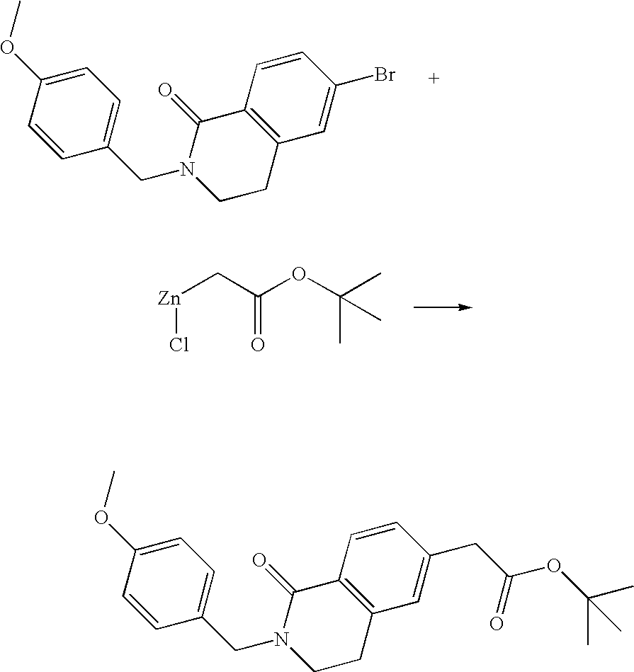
C1=C(OC)C=CC(CN2CCC3=C(C2=O)C=CC(Br)=C3)=C1.[Zn](CC(OC(C)(C)C)=O)Cl.C1=C(OC)C=CC(CN2CCC3=C(C2=O)C=CC(CC(OC(C)(C)C)=O)=C3)=C1
